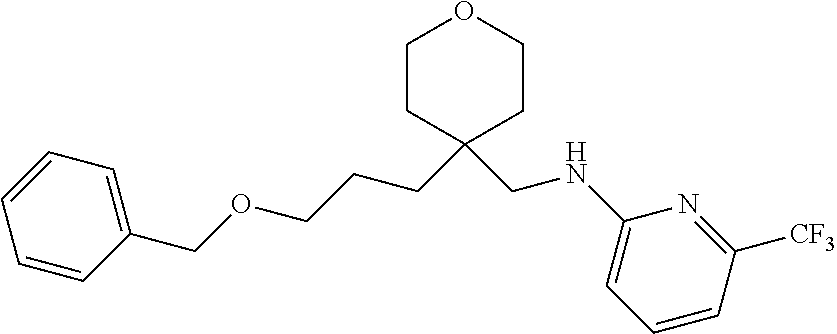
C1CC(CCCOCC2=CC=CC=C2)(CNC2=CC=CC([CF3])=N2)CCO1
